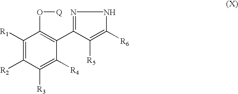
C1([R1])=C([R2])C([R3])=C([R4])C(C2=NNC([R6])=C2[R5])=C1O[Q]
